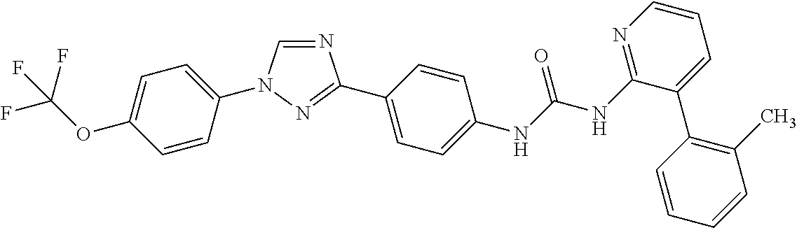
C1=C(N2C=NC(C3=CC=C(NC(NC4=NC=CC=C4C4=C(C)C=CC=C4)=O)C=C3)=N2)C=CC(OC(F)(F)F)=C1
